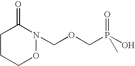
N1(COCP(O)(=O)C)C(=O)CCCO1
